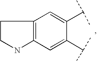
C1CNC2=C1C=C(C(C)C)C(C(C)C)=C2
